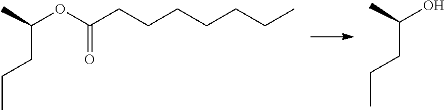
O(C(CCCCCCC)=O)C(C)CCC.OC(C)CCC
